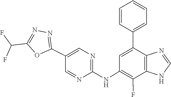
C1=NC2=C(N1)C(F)=C(NC1=NC=C(C3=NN=C(C(F)F)O3)C=N1)C=C2C1=CC=CC=C1
